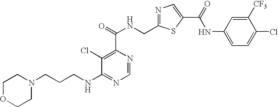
N1=C(CNC(=O)C2=C(Cl)C(NCCCN3CCOCC3)=NC=N2)SC(C(=O)NC2=CC=C(Cl)C([CF3])=C2)=C1
